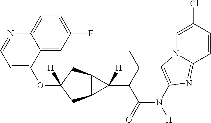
O(C1([H])CC2C(C1)C2(C(C(N([H])C1=CN2C=C(Cl)C=CC2=N1)=O)CC)[H])C1=CC=NC2=CC=C(F)C=C12
